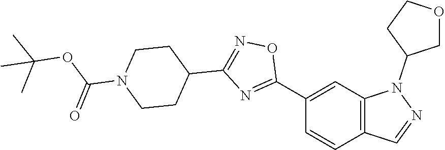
C1(C2=NC(C3CCN(C(=O)OC(C)(C)C)CC3)=NO2)=CC2=C(C=C1)C=NN2C1COCC1
